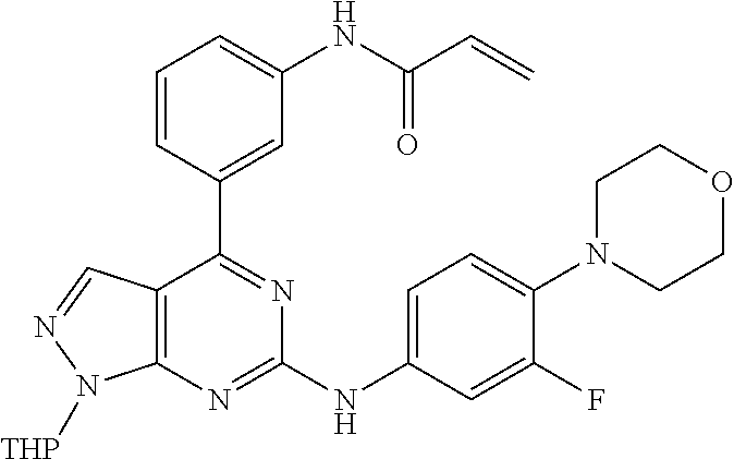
C1=CC(C2=NC(NC3=CC=C(N4CCOCC4)C(F)=C3)=NC3=C2C=NN3[THP])=CC(NC(C=C)=O)=C1
